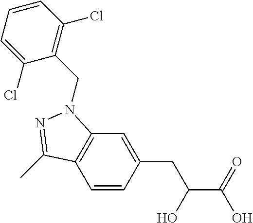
C1=CC(CC(C(O)=O)O)=CC2=C1C(C)=NN2CC1=C(Cl)C=CC=C1Cl
